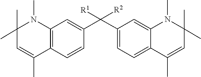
N1(C)C2=CC(C(C3=CC4=C(C=C3)C(C)=CC(C)(C)N4C)([R1])[R2])=CC=C2C(C)=CC1(C)C
